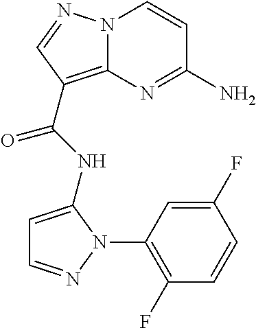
NC1=NC2=C(C(=O)NC3=CC=NN3C3=C(F)C=CC(F)=C3)C=NN2C=C1
